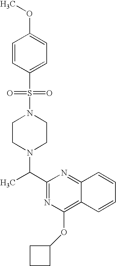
C1(C(N2CCN(S(=O)(=O)C3=CC=C(OC)C=C3)CC2)C)=NC(OC2CCC2)=C2C(=N1)C=CC=C2
